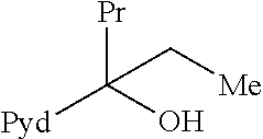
[Pr]C(O)([Pyd])C[Me]
